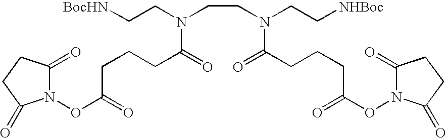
N1(OC(=O)CCCC(=O)N(CC[BocHN])CCN(CC[NHBoc])C(CCCC(ON2C(=O)CCC2=O)=O)=O)C(=O)CCC1=O
